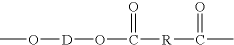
O([D]OC([R]C(C)=O)=O)C
